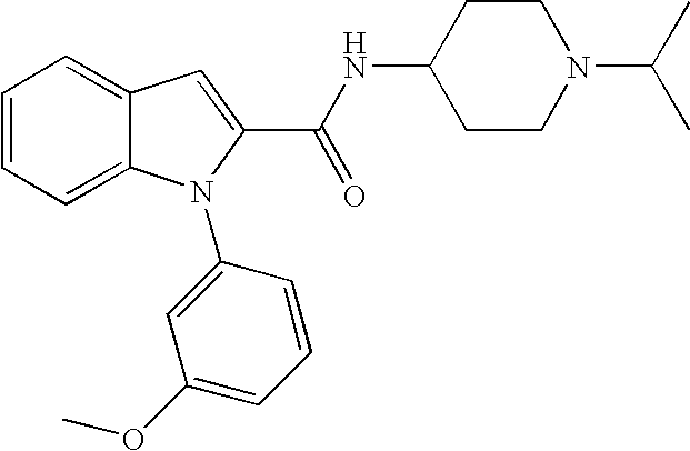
C1=CC=C2C(=C1)C=C(C(NC1CCN(C(C)C)CC1)=O)N2C1=CC(OC)=CC=C1
